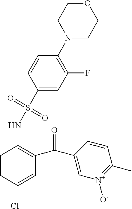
C1(S(NC2=C(C(C3=C[N+]([O-])=C(C)C=C3)=O)C=C(Cl)C=C2)(=O)=O)=CC(F)=C(N2CCOCC2)C=C1
